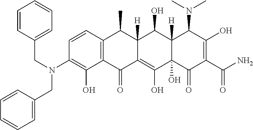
C1=CC2=C(C(O)=C1N(CC1=CC=CC=C1)CC1=CC=CC=C1)C(=O)C1=C(O)C3(O)C([H])(C(O)C1([H])C2C)C(N(C)C)C(O)=C(C(N)=O)C3=O
